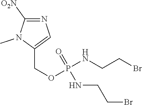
N1=C([O2N])N(C)C(COP(=O)(NCCBr)NCCBr)=C1
